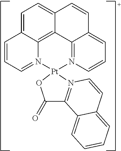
C1=C2C3=C4C(=C1)C=CC1=CC=CN(=C41)[Pt]1(N3=CC=C2)OC(=O)C2=N1C=CC1=CC=CC=C21
